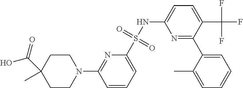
N1=C(C2=CC=CC=C2C)C(C(F)(F)F)=CC=C1NS(C1=CC=CC(N2CCC(C)(C(=O)O)CC2)=N1)(=O)=O
